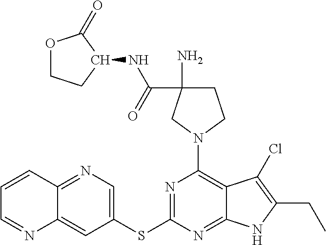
C1(SC2=NC(N3CCC(C(NC4C(=O)OCC4)=O)(N)C3)=C3C(=N2)NC(CC)=C3Cl)=CN=C2C(=C1)N=CC=C2
